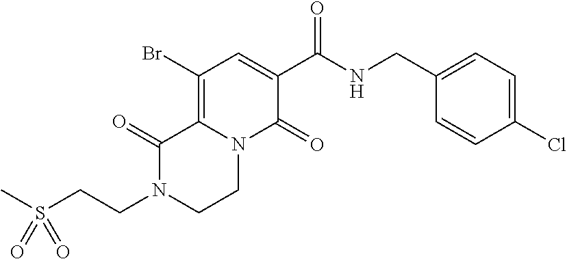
C12=C(Br)C=C(C(=O)NCC3=CC=C(Cl)C=C3)C(=O)N1CCN(CCS(C)(=O)=O)C2=O
